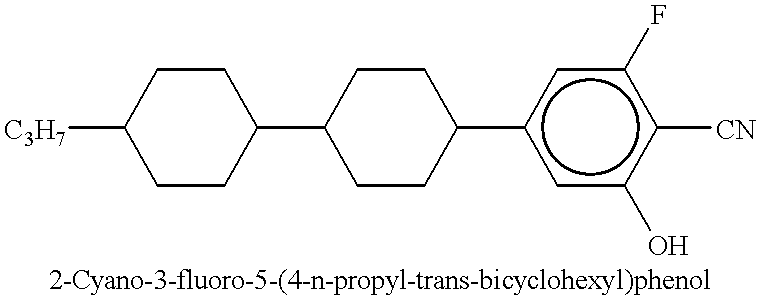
C1CC(C2CCC(c3cc(O)c([CN])c(F)c3)CC2)CCC1[C3H7]
